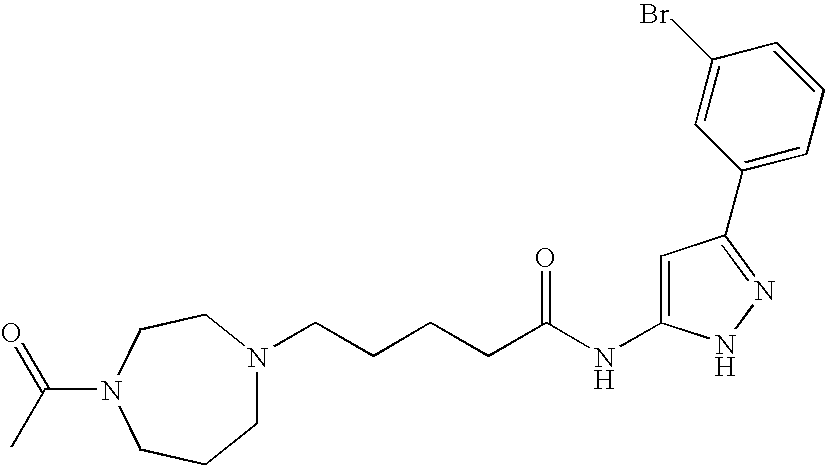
C(CCCC(NC1=CC(C2=CC=CC(Br)=C2)=NN1)=O)N1CCCN(C(C)=O)CC1
